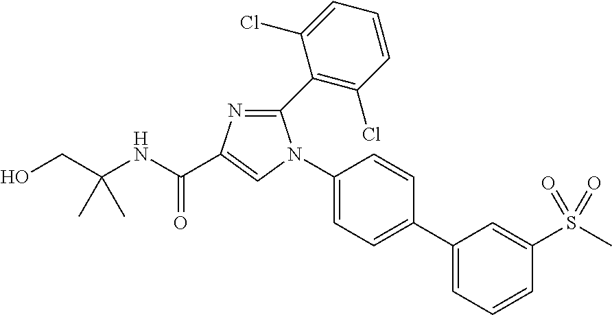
C(C(NC(=O)C1=CN(C2=CC=C(C3=CC=CC(S(C)(=O)=O)=C3)C=C2)C(C2=C(Cl)C=CC=C2Cl)=N1)(C)C)O
